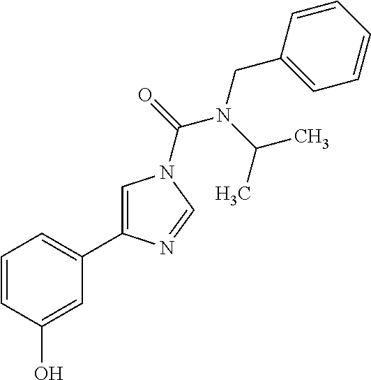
C1=CC(O)=CC(C2=CN(C(=O)N(C(C)C)CC3=CC=CC=C3)C=N2)=C1
